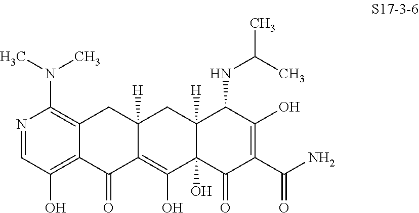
C12=C(N(C)C)N=CC(O)=C1C(=O)C1=C(O)C3(O)C([H])(CC1([H])C2)C(NC(C)C)C(O)=C(C(N)=O)C3=O
